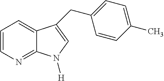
C1=CN=C2C(=C1)C(CC1=CC=C(C)C=C1)=CN2[H]
